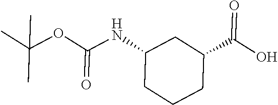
C1(NC(OC(C)(C)C)=O)CCCC(C(O)=O)C1
